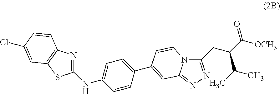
N12C(=NN=C1CC(C([OCH3])=O)C(C)C)C=C(C1=CC=C(NC3=NC4=C(S3)C=C(Cl)C=C4)C=C1)C=C2
